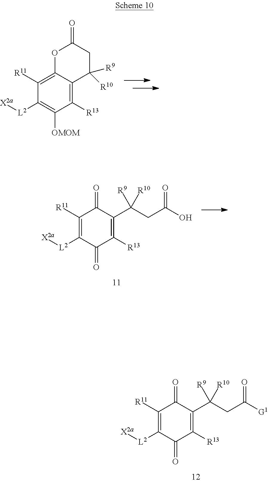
C1([R11])=C2C(=C([R13])C([OMOM])=C1[L2][X2a])C([R9])([R10])CC(=O)O2.C1([R11])=C([L2][X2a])C(=O)C([R13])=C(C(CC(O)=O)([R9])[R10])C1=O.C1([R11])=C([L2][X2a])C(=O)C([R13])=C(C(CC([G1])=O)([R9])[R10])C1=O
